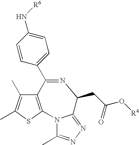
C12=C(SC(C)=C1C)N1C(C)=NN=C1C(CC(=O)O[R4])N=C2C1=CC=C(N[R6])C=C1
